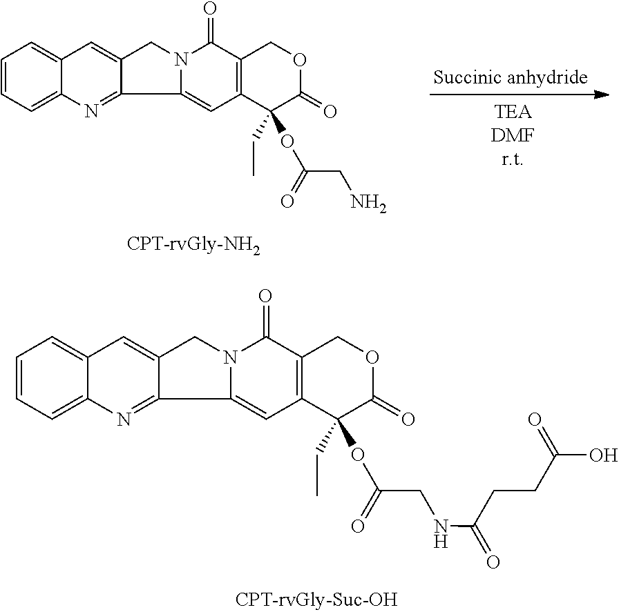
C1=CC=C2C(=C1)C=C1C(=N2)C2=CC3=C(C(=O)N2C1)COC(=O)C3(CC)OC(=O)CNC(CCC(O)=O)=O.C1=CC=C2C(=C1)C=C1C(=N2)C2=CC3=C(C(=O)N2C1)COC(=O)C3(CC)OC(=O)CN
